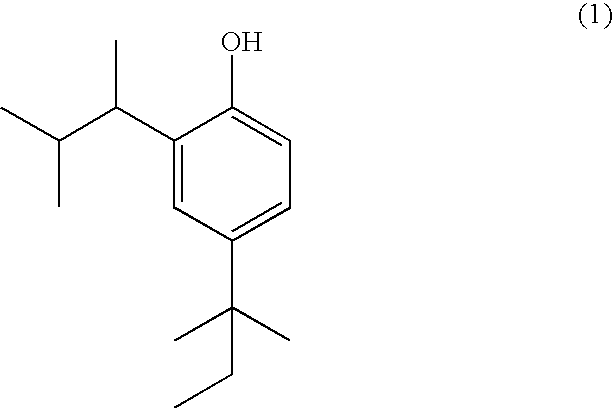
C1(C(C(C)C)C)=CC(C(C)(C)CC)=CC=C1O
